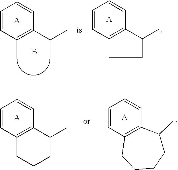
C1=CC=CC(C)=C1C(C)C.B.C1=CC=CC2=C1C(C)CC2.C1=CC=CC2=C1C(C)CCC2.C1=CC=CC2=C1C(C)CCCC2
